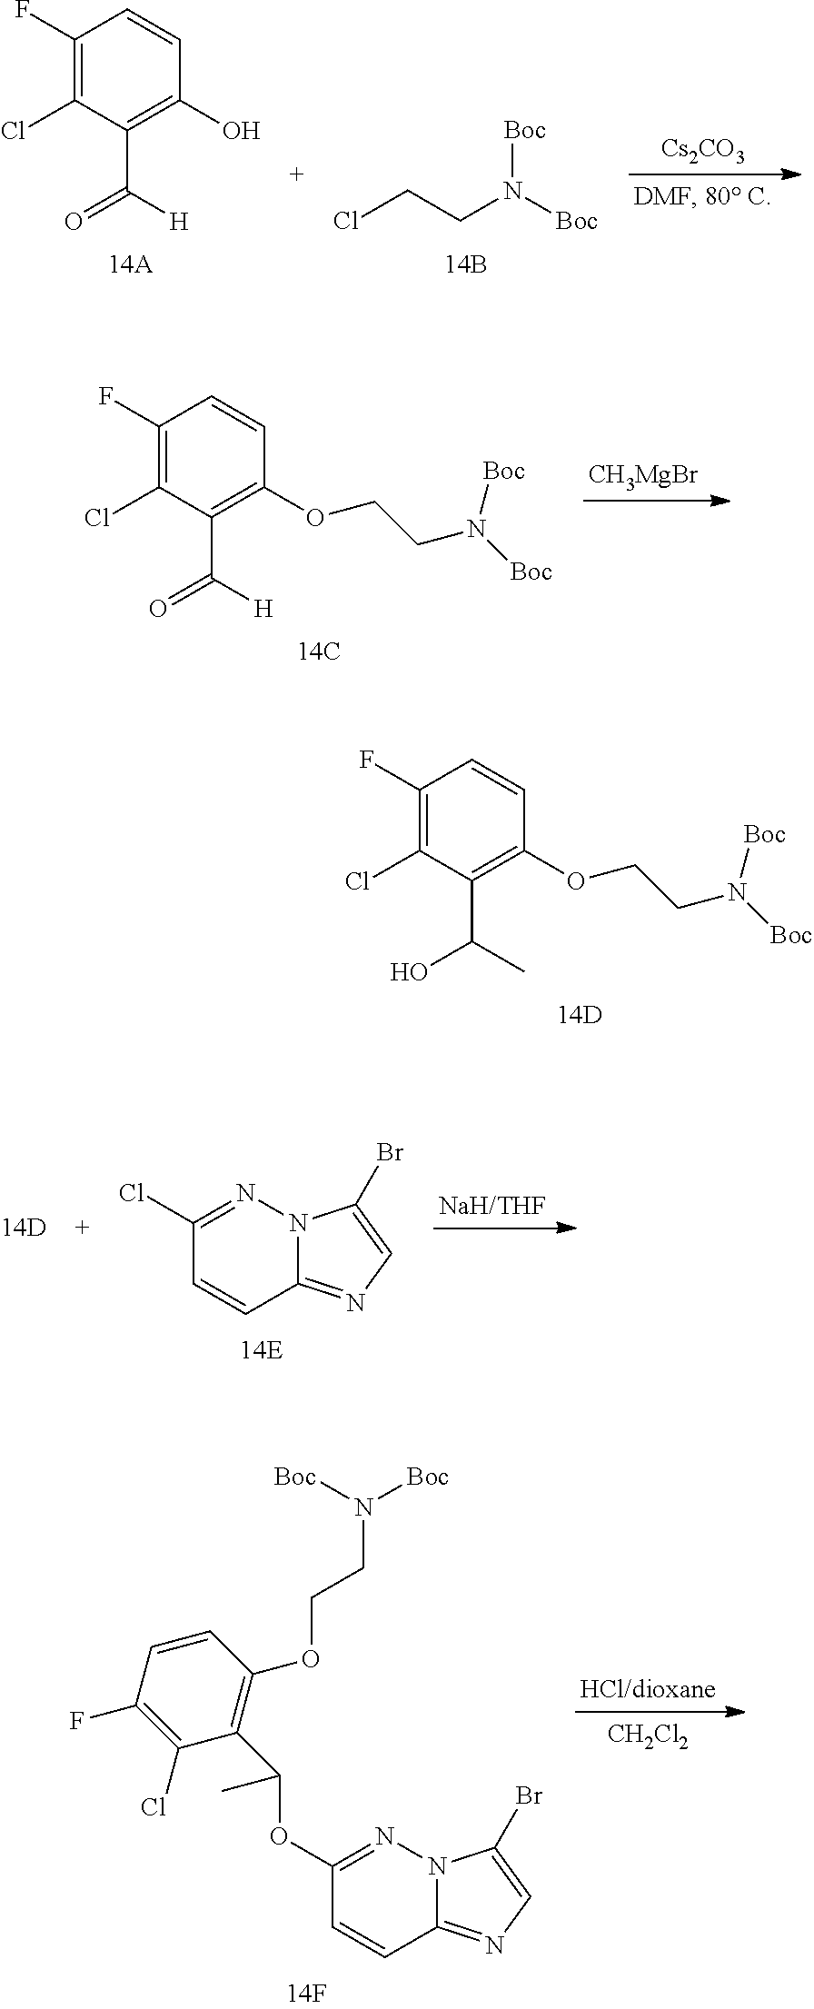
C1(F)=C(Cl)C(C(O)C)=C(OCCN([Boc])[Boc])C=C1.C1(F)=C(Cl)C(C(=O)[H])=C(O)C=C1.ClCCN([Boc])[Boc].[Cs2CO3].C1(F)=C(Cl)C(C(=O)[H])=C(OCCN([Boc])[Boc])C=C1.[CH3MgBr].C1(Cl)=NN2C(=NC=C2Br)C=C1.C1(OC(C2=C(OCCN([Boc])[Boc])C=CC(F)=C2Cl)C)=NN2C(=NC=C2Br)C=C1.[CH2Cl2]
